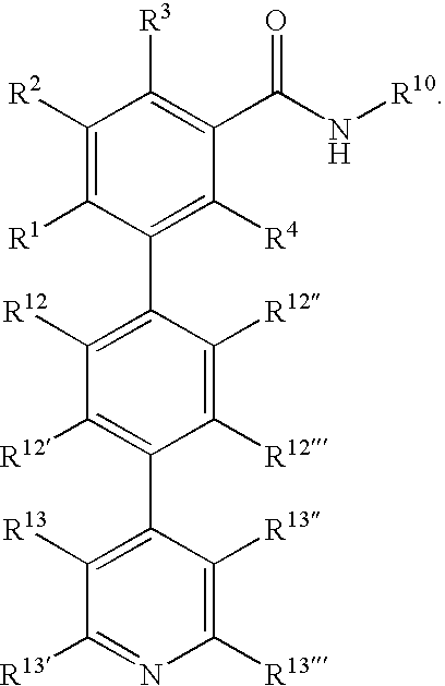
C1([R2])=C([R1])C(C2=C([R12])C([R12])=C(C3=C([R13])C([R13])=NC([R13])=C3[R13])C([R12])=C2[R12])=C([R4])C(C(N[R10])=O)=C1[R3]
